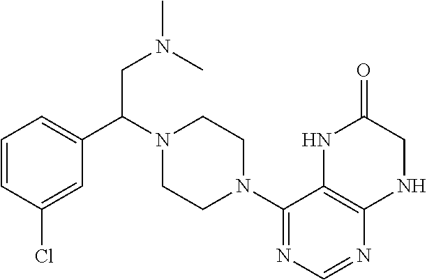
C1=CC(Cl)=CC(C(CN(C)C)N2CCN(C3=NC=NC4=C3NC(=O)CN4)CC2)=C1
